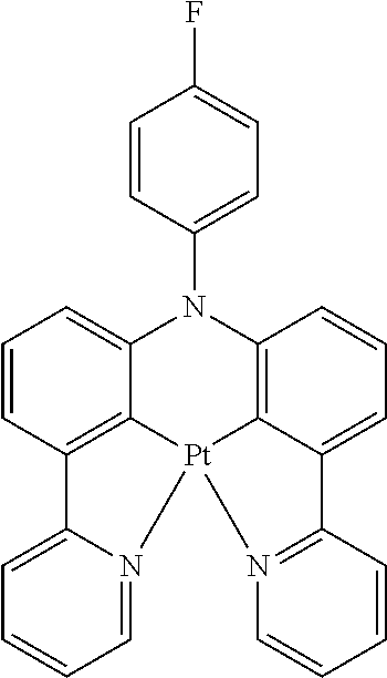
C12=C3C(=CC=C1)N(C1=CC=C(F)C=C1)C1=C4C(=CC=C1)C1=N(C=CC=C1)[Pt]34N1=CC=CC=C21
